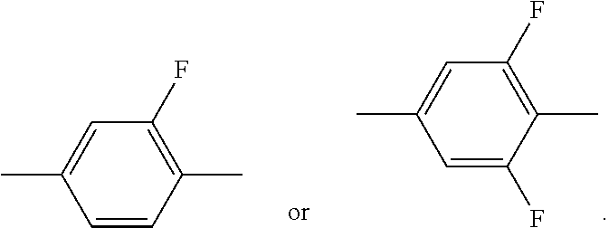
C1=C(F)C(C)=C(F)C=C1C.C1=CC(C)=C(F)C=C1C
